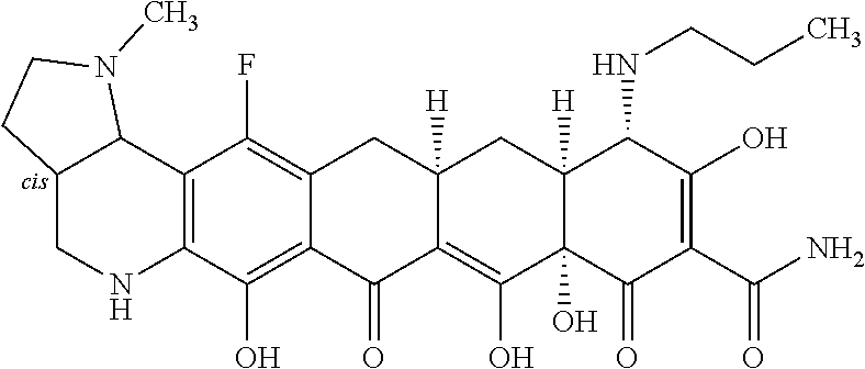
C12=C(C(O)=C3C(=C1F)CC1([H])CC4([H])C(NCCC)C(O)=C(C(=O)N)C(=O)C4(O)C(O)=C1C3=O)NCC1C2N(C)CC1
